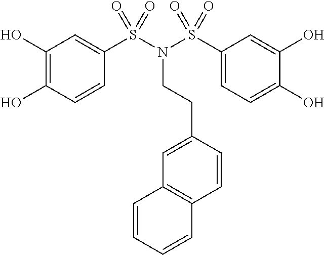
C1(O)=C(O)C=CC(S(N(CCC2=CC3=C(C=C2)C=CC=C3)S(C2=CC=C(O)C(O)=C2)(=O)=O)(=O)=O)=C1
